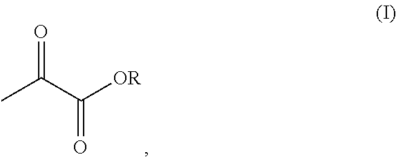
O=C(C([OR])=O)C
